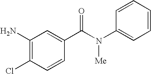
C1(N)=C(Cl)C=CC(C(N(C2=CC=CC=C2)[Me])=O)=C1
